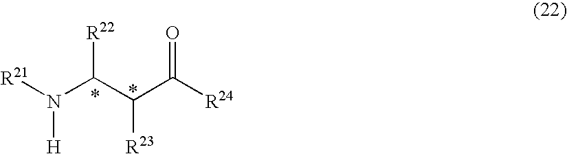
[R21]N(C(C(C([R24])=O)[R23])[R22])[H]
